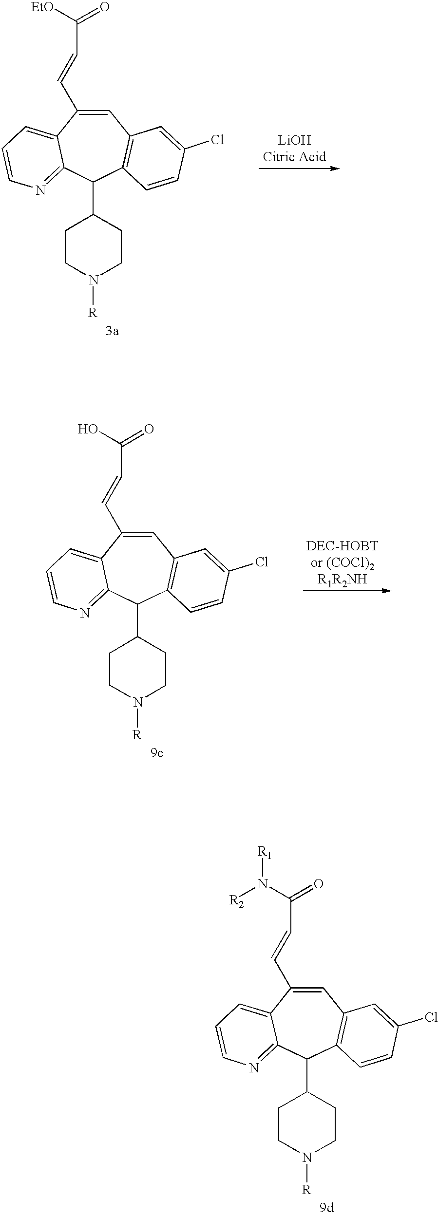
C1=C(C=CC(N([R1])[R2])=O)C2=CC=CN=C2C(C2CCN([R])CC2)C2=C1C=C(Cl)C=C2.C1=C(C=CC([EtO])=O)C2=CC=CN=C2C(C2CCN([R])CC2)C2=C1C=C(Cl)C=C2.C1=C(C=CC(O)=O)C2=CC=CN=C2C(C2CCN([R])CC2)C2=C1C=C(Cl)C=C2
